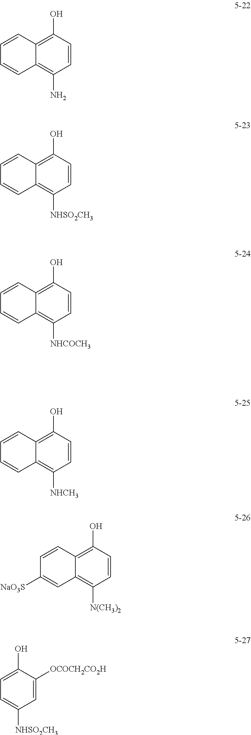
C1(O)=C2C(=C(N)C=C1)C=CC=C2.C1(O)=C2C(=C([NHSO2CH3])C=C1)C=CC=C2.C1(O)=C2C(=C([NHCOCH3])C=C1)C=CC=C2.C1(O)=C2C(=C([NHCH3])C=C1)C=CC=C2.C1(O)=C2C(=C([N(CH3)2])C=C1)C=C([NaO3S])C=C2.C1(O)=CC=C([NHSO2CH3])C=C1[OCOCH2CO2H]
